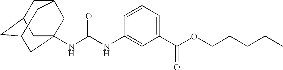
N(C(NC1=CC(C(OCCCCC)=O)=CC=C1)=O)C12CC3CC(CC(C1)C3)C2
